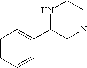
C1=CC=CC(C2CNCCN2)=C1
